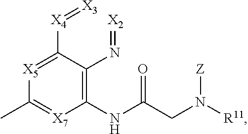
C1(C)=[X7]C(NC(CN([R11])[Z])=O)=C(N=[X2])C([X4]=[X3])=[X5]1
